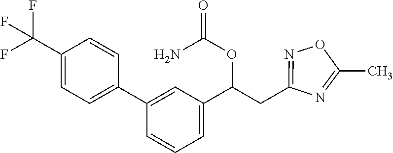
O1C(C)=NC(CC(OC(=O)N)C2=CC=CC(C3=CC=C(C(F)(F)F)C=C3)=C2)=N1
